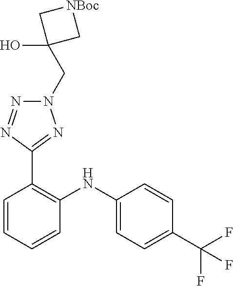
C1=CC(C(F)(F)F)=CC=C1NC1=C(C2=NN(CC3(O)C[NBoc]C3)N=N2)C=CC=C1
